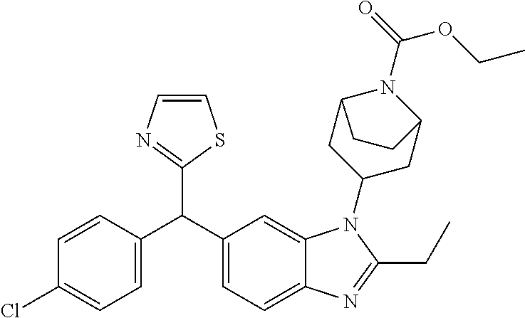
C1=C(C(C2=CC=C3C(=C2)N(C2CC4N(C(=O)OCC)C(C2)CC4)C(CC)=N3)C2=NC=CS2)C=CC(Cl)=C1
